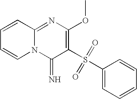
C1=CC2=NC(OC)=C(S(C3=CC=CC=C3)(=O)=O)C(=N)N2C=C1
